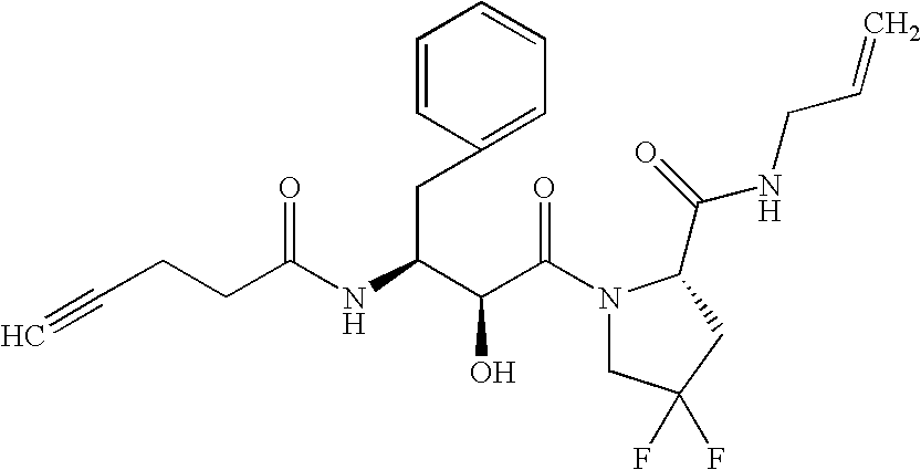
C(C(N1CC(F)(F)CC1C(NCC=C)=O)=O)(O)C(CC1=CC=CC=C1)NC(=O)CCC#C
